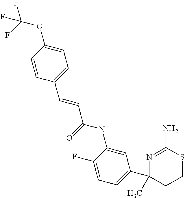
CC1(C2=CC=C(F)C(NC(=O)C=CC3=CC=C(OC(F)(F)F)C=C3)=C2)N=C(N)SCC1
